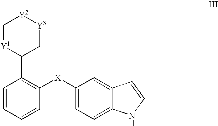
C1=CC=CC([X]C2=CC=C3C(=C2)C=CN3)=C1C1C[Y3][Y2]C[Y1]1
